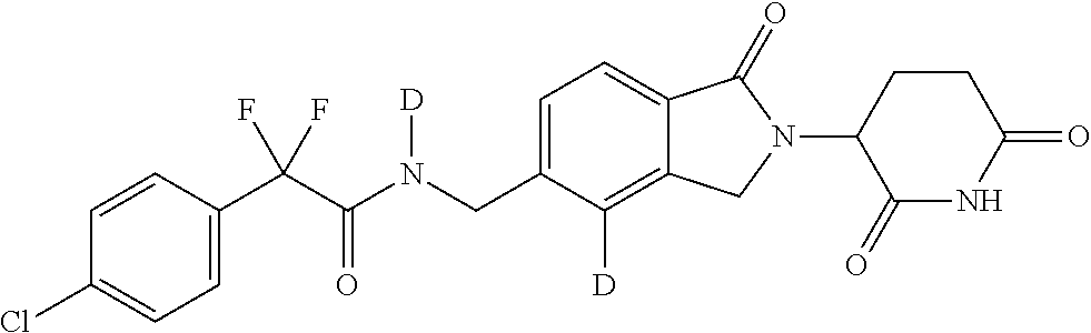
C1=CC(C(C(N(CC2=CC=C3C(=C2[D])CN(C2C(=O)NC(=O)CC2)C3=O)[D])=O)(F)F)=CC=C1Cl
